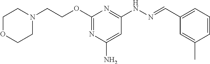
N1(CCOC2=NC(N)=CC(NN=CC3=CC=CC(C)=C3)=N2)CCOCC1
